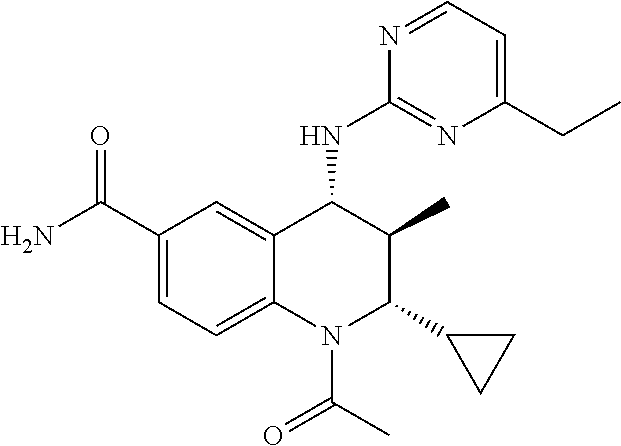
C12=CC(C(N)=O)=CC=C1N(C(C)=O)C(C1CC1)C(C)C2NC1=NC(CC)=CC=N1
